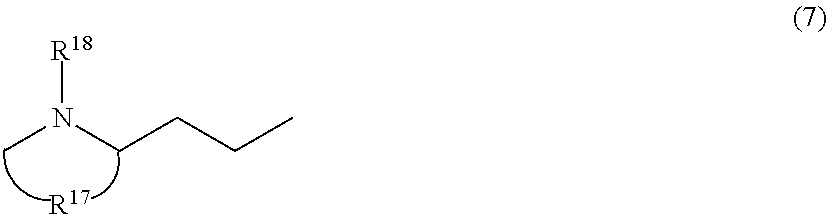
CN(CCCC)[R18].[R17]
